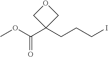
COC(C1(CCCI)COC1)=O
